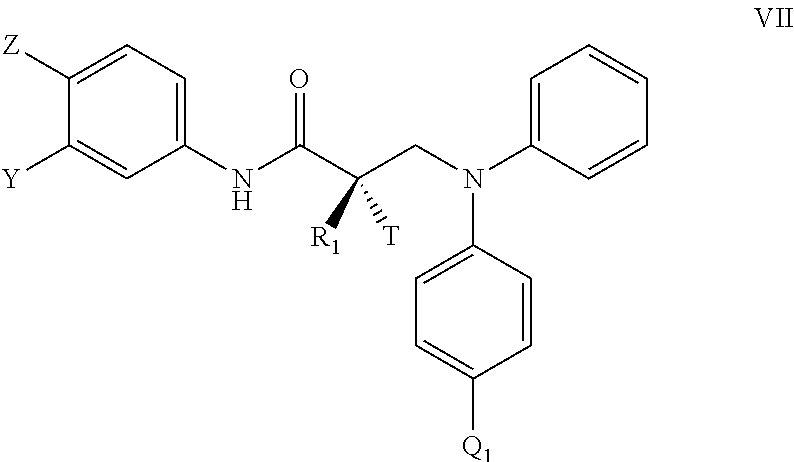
C1(NC(C(CN(C2=CC=CC=C2)C2=CC=C([Q1])C=C2)([T])[R1])=O)=CC=C([Z])C([Y])=C1
